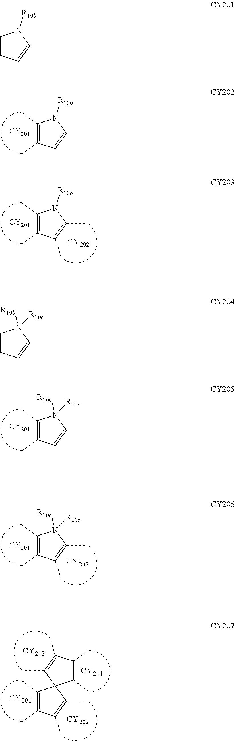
C1(C)=C(C)C=CN1[R10b].[CY201].C1(C)=C(C)C=CN1([R10b])[R10c].[CY201].C1(C)=C(C)C(C)=C(C)N1[R10b].[CY201].[CY].C1(C)=C(C)C(C)=C(C)N1([R10b])[R10c].[CY201].[CY].C1(C)=C(C)C(C)=C(C)C12C(C)=C(C)C(C)=C2C.[CY].[CY].[CY].[CY].C1=CC=CN1([R10b])[R10c].C1=CC=CN1[R10b]
